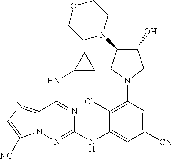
C12=NC=C([NC])N1N=C(NC1=CC([CN])=CC(N3CC(O)C(N4CCOCC4)C3)=C1Cl)N=C2NC1CC1
